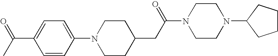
C1CC(CC(N2CCN(C3CCCC3)CC2)=O)CCN1C1=CC=C(C(=O)C)C=C1
